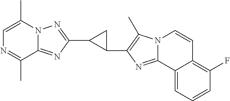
N12C(=NC(C3C(C4=C(C)N5C(=N4)C4=CC=CC(F)=C4C=C5)C3)=N1)C(C)=NC=C2C
